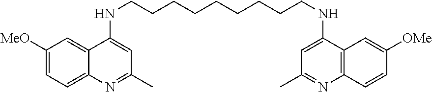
C1([MeO])=CC=C2C(=C1)C(NCCCCCCCCCNC1=CC(C)=NC3=C1C=C([OMe])C=C3)=CC(C)=N2
